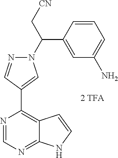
C1(C(N2N=CC(C3=C4C(=NC=N3)NC=C4)=C2)C[CN])=CC(N)=CC=C1
